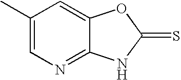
C1(C)=CN=C2C(=C1)OC(=S)N2
